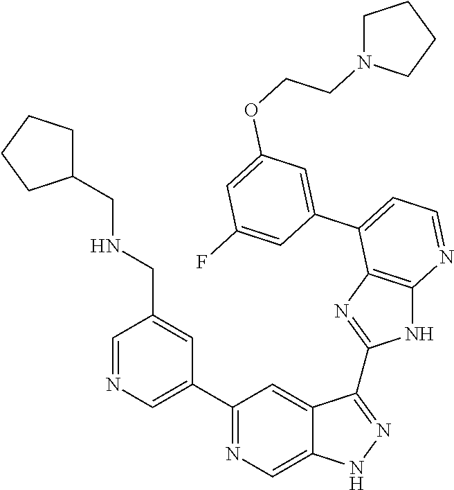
C1(C2=NC=C3C(=C2)C(C2=NC4=C(N2)N=CC=C4C2=CC(OCCN4CCCC4)=CC(F)=C2)=NN3)=CN=CC(CNCC2CCCC2)=C1
